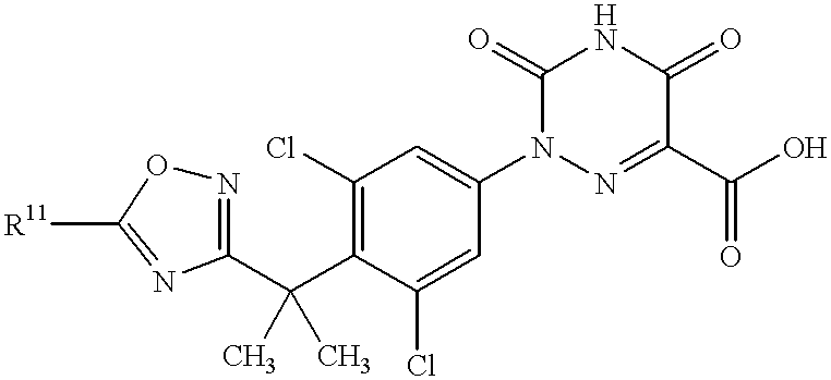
N1=C(C(C2=C(Cl)C=C(N3N=C(C(O)=O)C(=O)NC3=O)C=C2Cl)(C)C)N=C([R11])O1
